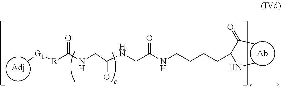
[Ab].[Adj].C[G1][R]C(NCC(=O)NCC(NCCCCC(C(=O)C)NC)=O)=O
